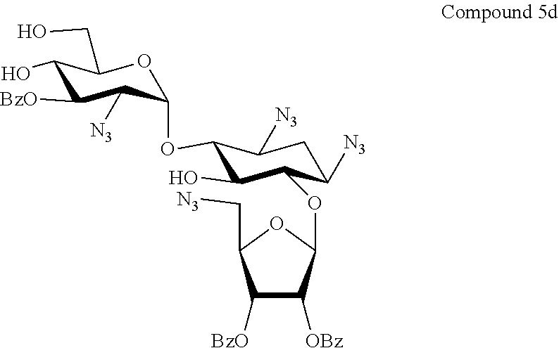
O1C(OC2C(O)C(OC3C([OBz])C([BzO])C(C[N3])O3)C([N3])CC2[N3])C([N3])C([BzO])C(O)C1CO
